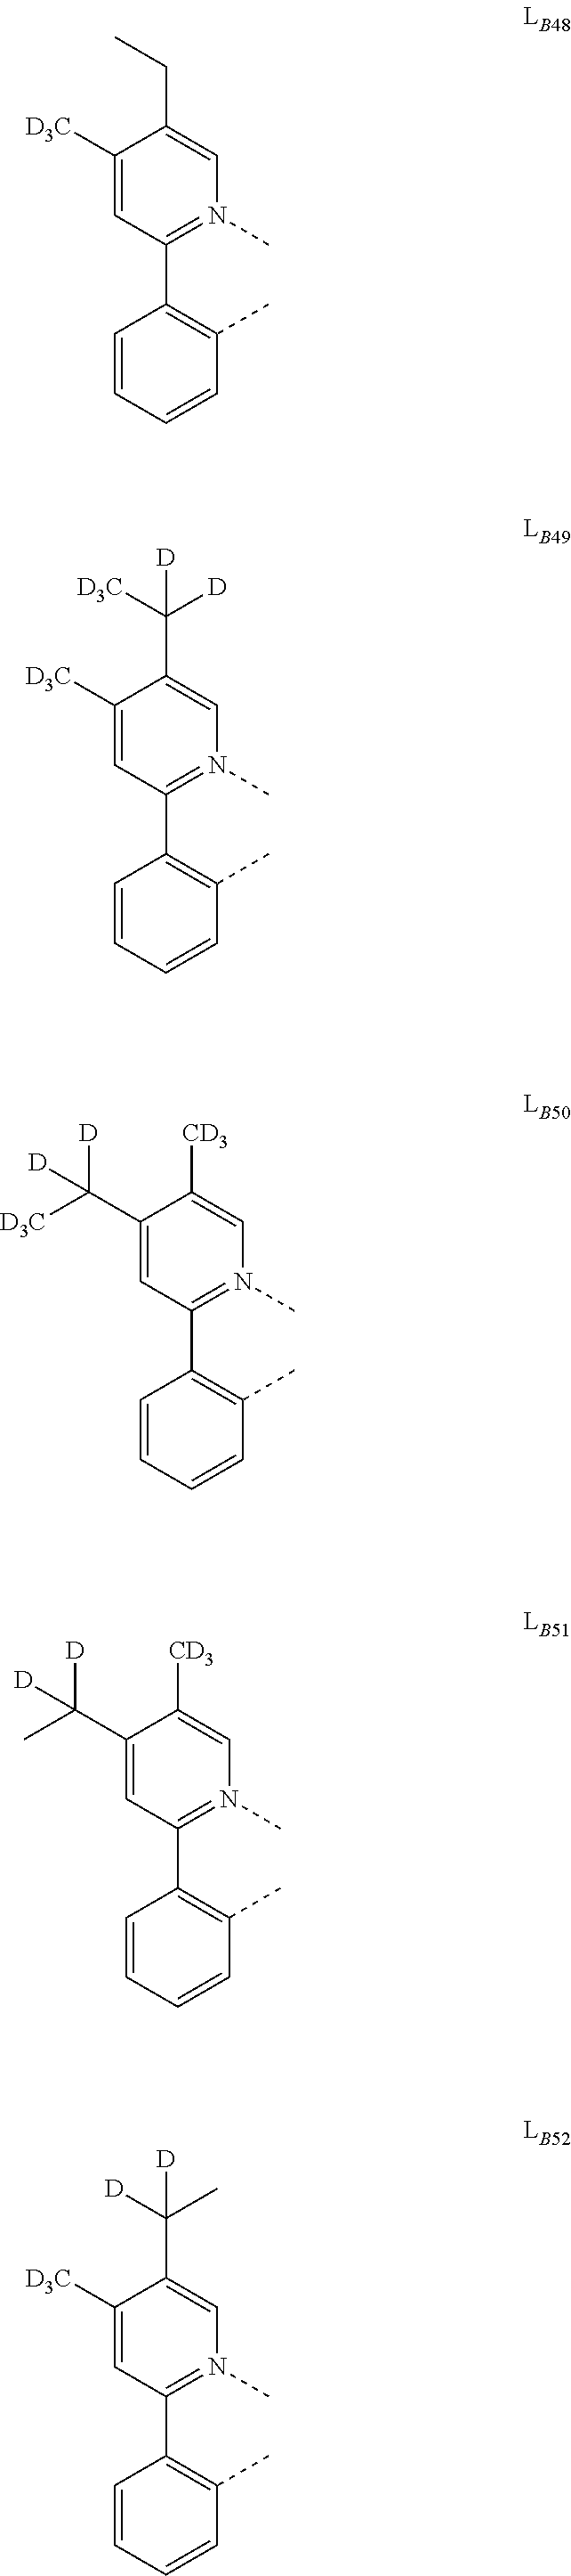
C1([D3C])=CC(C2=C(C)C=CC=C2)=N(C)C=C1C([D3C])([D])[D].C1(C([D])([D3C])[D])=CC(C2=C(C)C=CC=C2)=N(C)C=C1[CD3].C1(C([D])(C)[D])=CC(C2=C(C)C=CC=C2)=N(C)C=C1[CD3].C1([D3C])=CC(C2=C(C)C=CC=C2)=N(C)C=C1C(C)([D])[D].C1([D3C])=CC(C2=C(C)C=CC=C2)=N(C)C=C1CC
